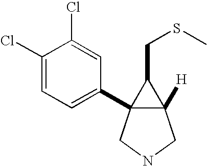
C12([H])C(C3=CC=C(Cl)C(Cl)=C3)(CNC1)C2CSC
